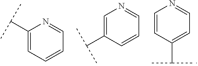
C1=CC(C(C)C)=CC=N1.C1(C(C)C)=CC=CC=N1.C1=C(C(C)C)C=CC=N1
